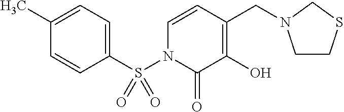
C1=CN(S(C2=CC=C(C)C=C2)(=O)=O)C(=O)C(O)=C1CN1CCSC1
